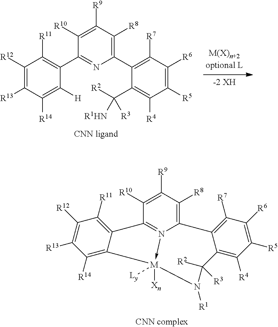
C1([R5])=C([R6])C([R7])=C2C(=C1[R4])C([R2])([R3])N([R1])[M]1([Xn])([Ly])-N3=C(C([R10])=C([R9])C([R8])=C32)C2=C([R11])C([R12])=C([R13])C([R14])=C21.C1([R5])=C([R6])C([R7])=C(C2=C([R8])C([R9])=C([R10])C(C3=C([R11])C([R12])=C([R13])C([R14])=C3[H])=N2)C(C([R2])([R1HN])[R3])=C1[R4]
